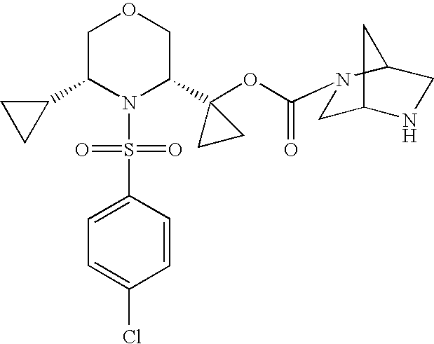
C1(C2N(S(=O)(=O)C3=CC=C(Cl)C=C3)C(C3(OC(=O)N4CC5NCC4C5)CC3)COC2)CC1
